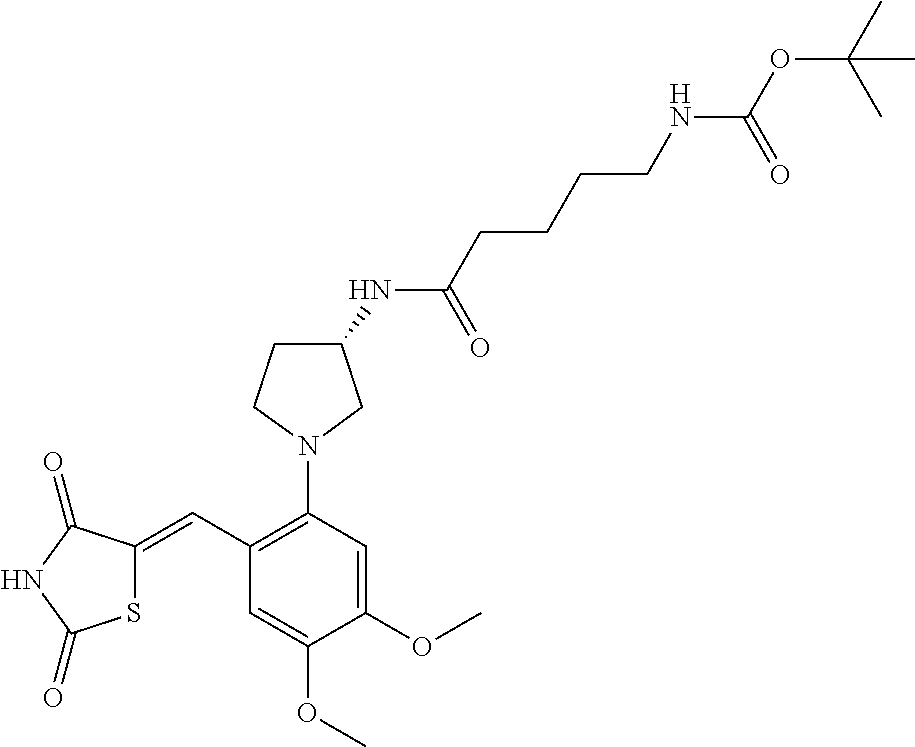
S1C(=CC2=C(N3CC(NC(CCCCNC(=O)OC(C)(C)C)=O)CC3)C=C(OC)C(OC)=C2)C(=O)NC1=O
